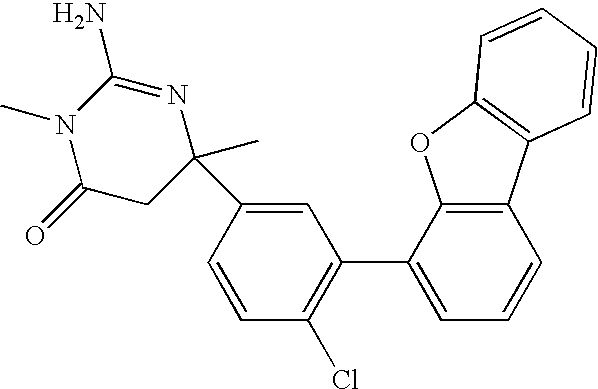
C1(C)(C2=CC(C3=CC=CC4=C3OC3=C4C=CC=C3)=C(Cl)C=C2)N=C(N)N(C)C(=O)C1
